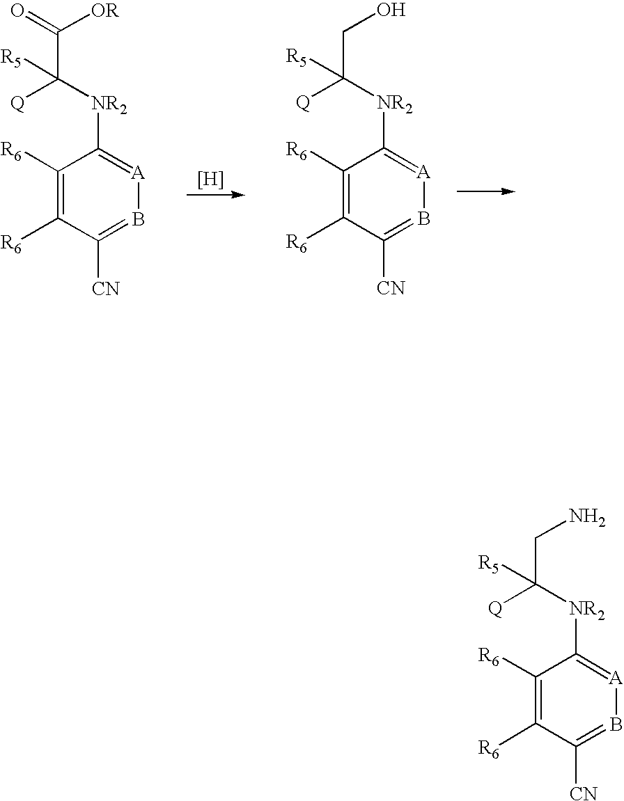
[H].C1([CN])=B[A]=C([NR2]C([Q])(C(=O)[OR])[R5])C([R6])=C1[R6].C1([CN])=B[A]=C([NR2]C([Q])(CO)[R5])C([R6])=C1[R6].C1([CN])=B[A]=C([NR2]C([Q])(CN)[R5])C([R6])=C1[R6]
